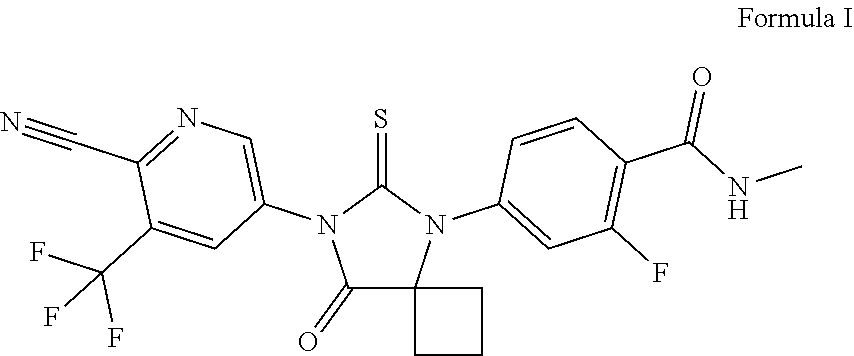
C1(=O)C2(N(C3=CC(F)=C(C(NC)=O)C=C3)C(=S)N1C1=CN=C(C#N)C(C(F)(F)F)=C1)CCC2
